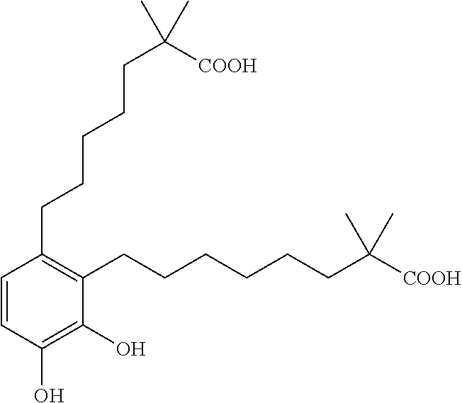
C1(CCCCCC([COOH])(C)C)=C(CCCCCCC([COOH])(C)C)C(O)=C(O)C=C1
